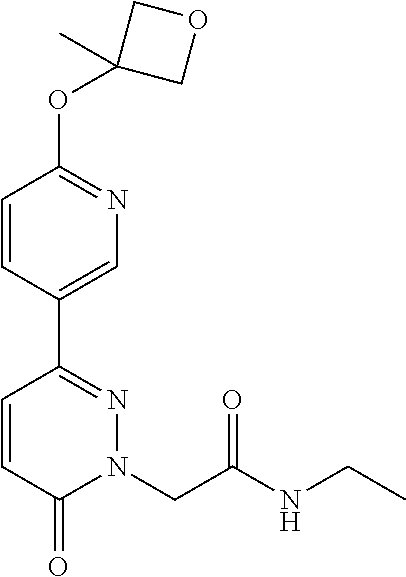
C1=CC(C2=NN(CC(NCC)=O)C(=O)C=C2)=CN=C1OC1(C)COC1
